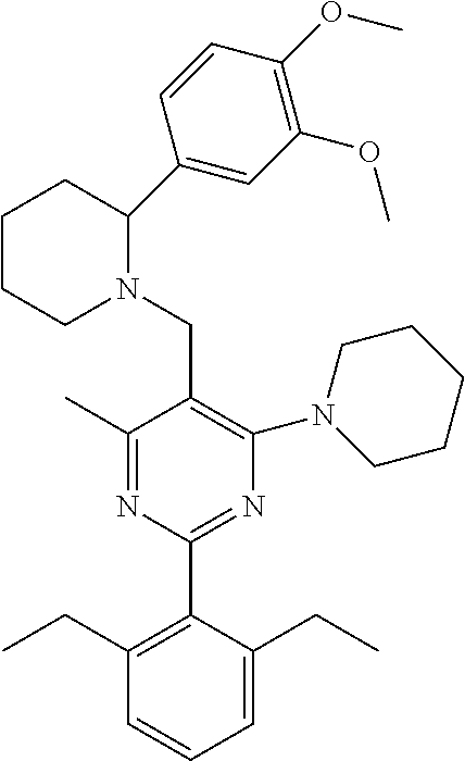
C1(C)=NC(C2=C(CC)C=CC=C2CC)=NC(N2CCCCC2)=C1CN1C(C2=CC(OC)=C(OC)C=C2)CCCC1
